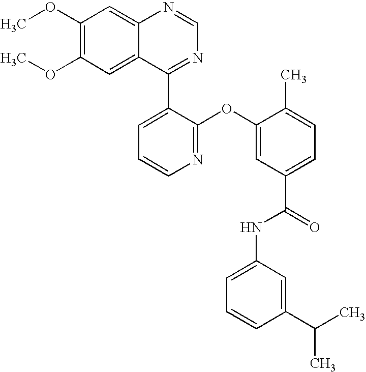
C1(C2=CC=CN=C2OC2=CC(C(=O)NC3=CC=CC(C(C)C)=C3)=CC=C2C)=NC=NC2=CC(OC)=C(OC)C=C12
